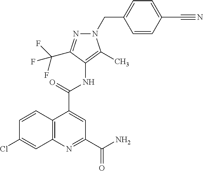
C12=C(N=C(C(N)=O)C=C1C(NC1=C(C)N(CC3=CC=C(C#N)C=C3)N=C1C(F)(F)F)=O)C=C(Cl)C=C2
